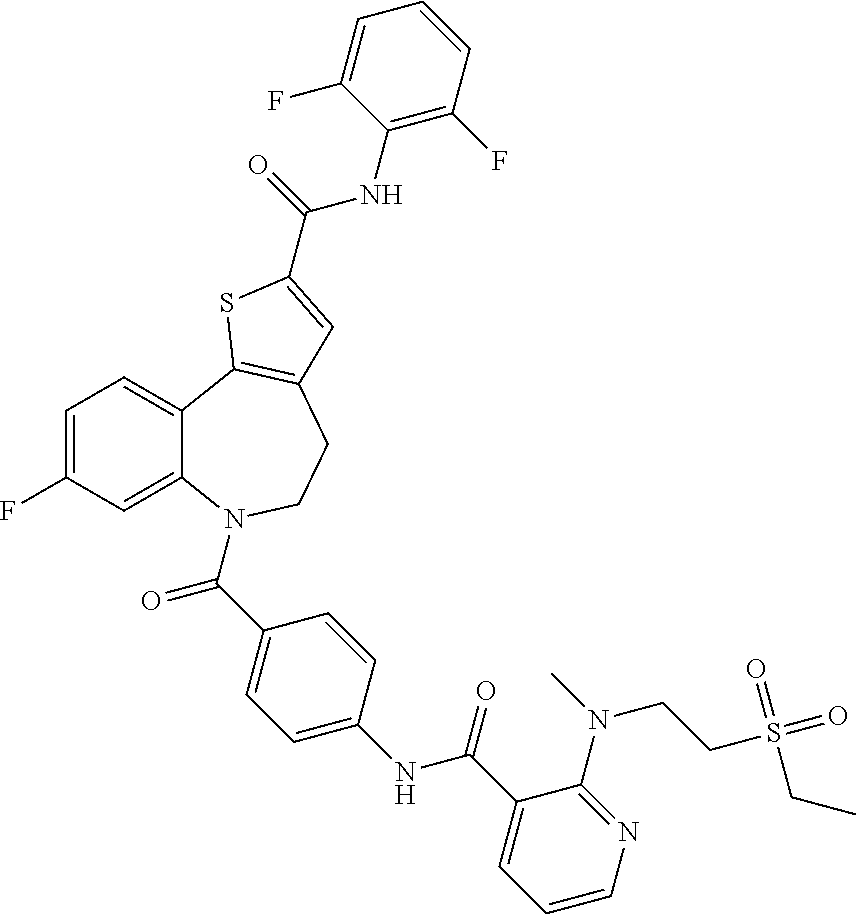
C1=C(F)C=C2C(=C1)C1=C(CCN2C(C2=CC=C(NC(C3=CC=CN=C3N(CCS(=O)(CC)=O)C)=O)C=C2)=O)C=C(C(=O)NC2=C(F)C=CC=C2F)S1
